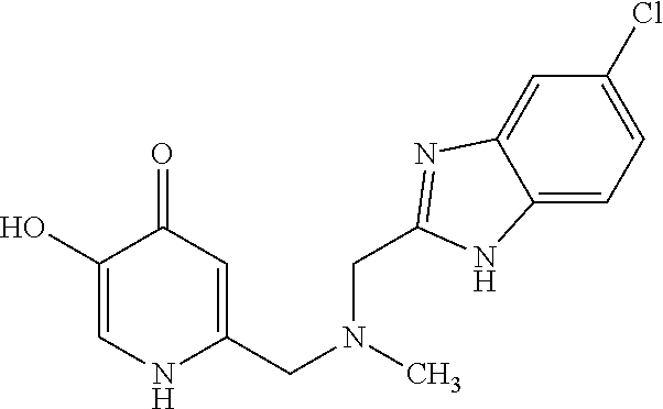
C1(O)=CNC(CN(C)CC2=NC3=CC(Cl)=CC=C3N2)=CC1=O
